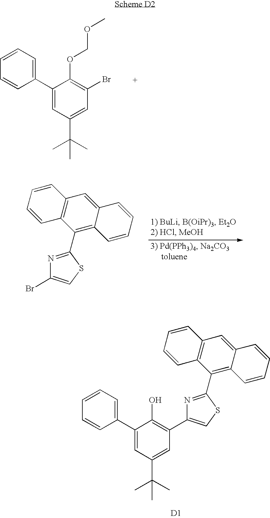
C1=C(C2=CC=CC=C2)C(O)=C(C2=CSC(C3=C4C(=CC5=C3C=CC=C5)C=CC=C4)=N2)C=C1C(C)(C)C.[D1].C1=C(C2=CC=CC=C2)C(OCOC)=C(Br)C=C1C(C)(C)C.N1=C(C2=C3C(=CC4=C2C=CC=C4)C=CC=C3)SC=C1Br
